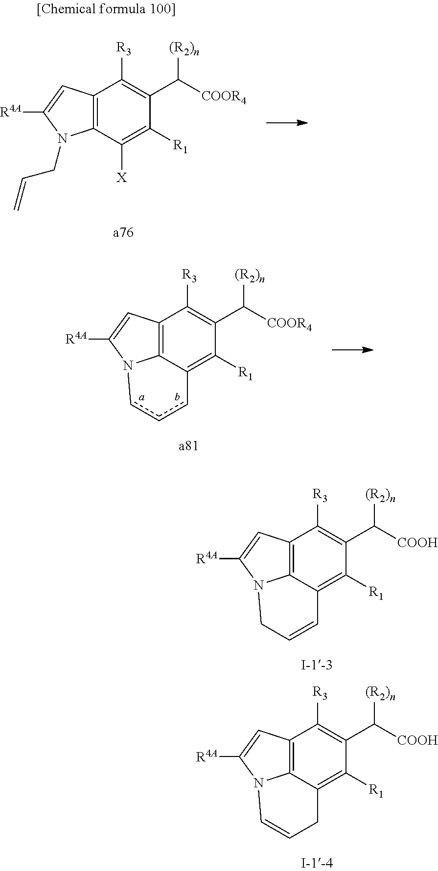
C12=C(C([X])=C([R1])C(C([COOR4])[(R2)n])=C1[R3])N(CC=C)C([R4A])=C2.C12=C3C(=C([R1])C(C([COOR4])[(R2)n])=C1[R3])cccN3C([R4A])=C2.C12=C3C(=C([R1])C(C([COOH])[(R2)n])=C1[R3])C=CCN3C([R4A])=C2.C12=C3C(=C([R1])C(C([COOH])[(R2)n])=C1[R3])CC=CN3C([R4A])=C2
